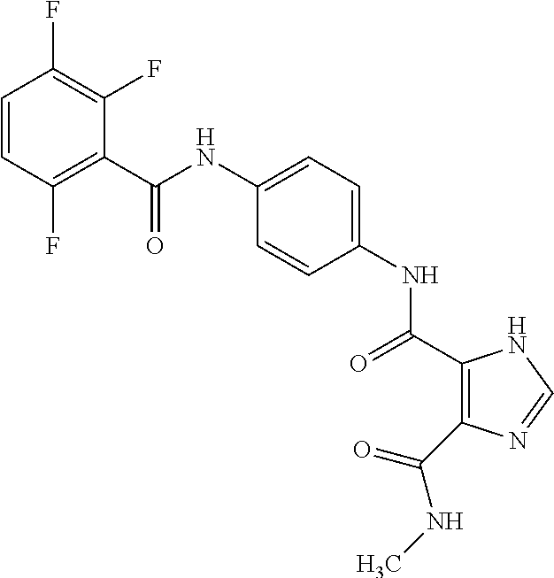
C(NC1=CC=C(NC(=O)C2=C(C(NC)=O)N=CN2)C=C1)(=O)C1=C(F)C=CC(F)=C1F
